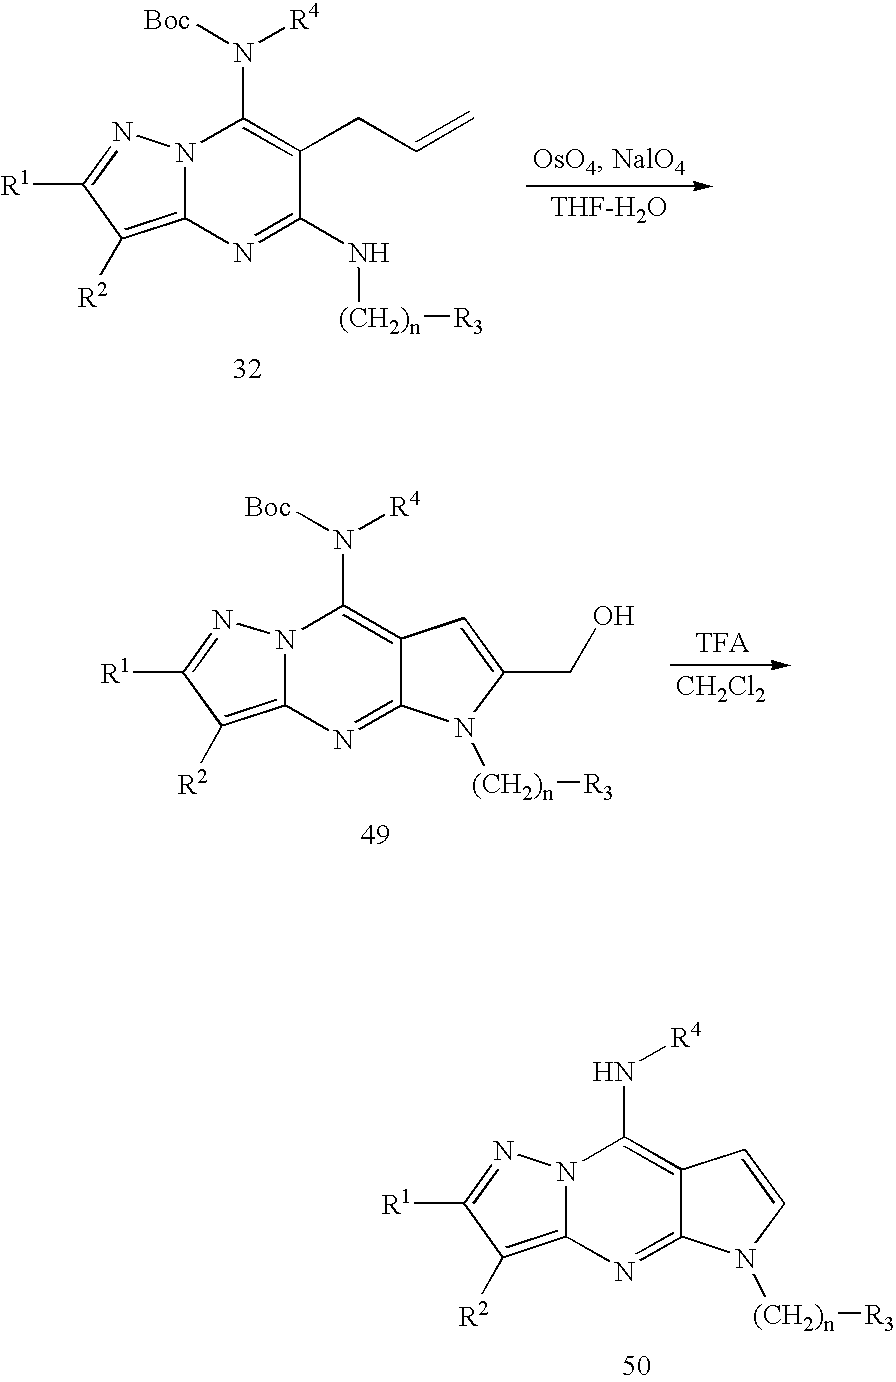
C12=C([R2])C([R1])=NN1C(N[R4])=C1C(=N2)N([(CH2)n][R3])C=C1.C12=C([R2])C([R1])=NN1C(N([R4])[Boc])=C(CC=C)C(N[(CH2)n][R3])=N2.[THF-H2O].[CH2Cl2].C12=C([R2])C([R1])=NN1C(N([R4])[Boc])=C1C(=N2)N([(CH2)n][R3])C(CO)=C1
